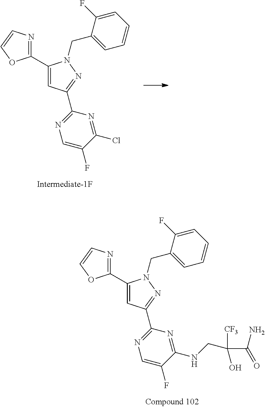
C1(C2=CC(C3=NC=C(F)C(NCC([CF3])(C(=O)N)O)=N3)=NN2CC2=CC=CC=C2F)=NC=CO1.C1(C2=CC(C3=NC=C(F)C(Cl)=N3)=NN2CC2=CC=CC=C2F)=NC=CO1
